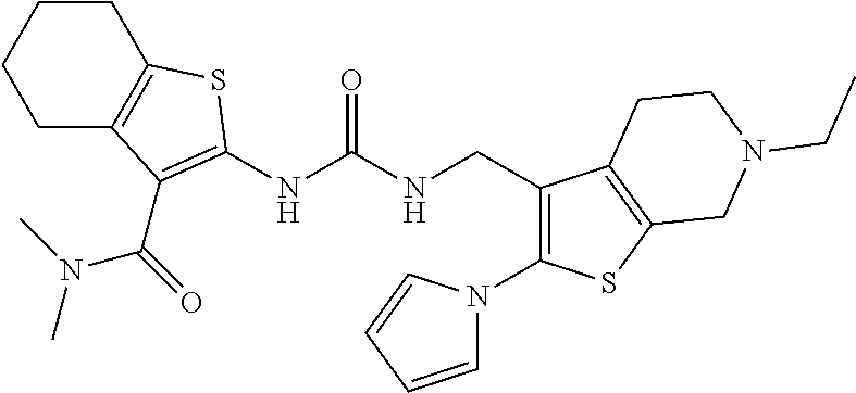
C1C2=C(CCC1)SC(NC(NCC1=C(N3C=CC=C3)SC3=C1CCN(CC)C3)=O)=C2C(N(C)C)=O
